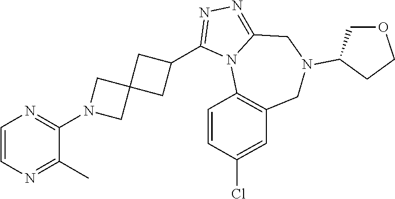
C1=CN=C(C)C(N2CC3(C2)CC(C2=NN=C4N2C2=C(CN(C5COCC5)C4)C=C(Cl)C=C2)C3)=N1
